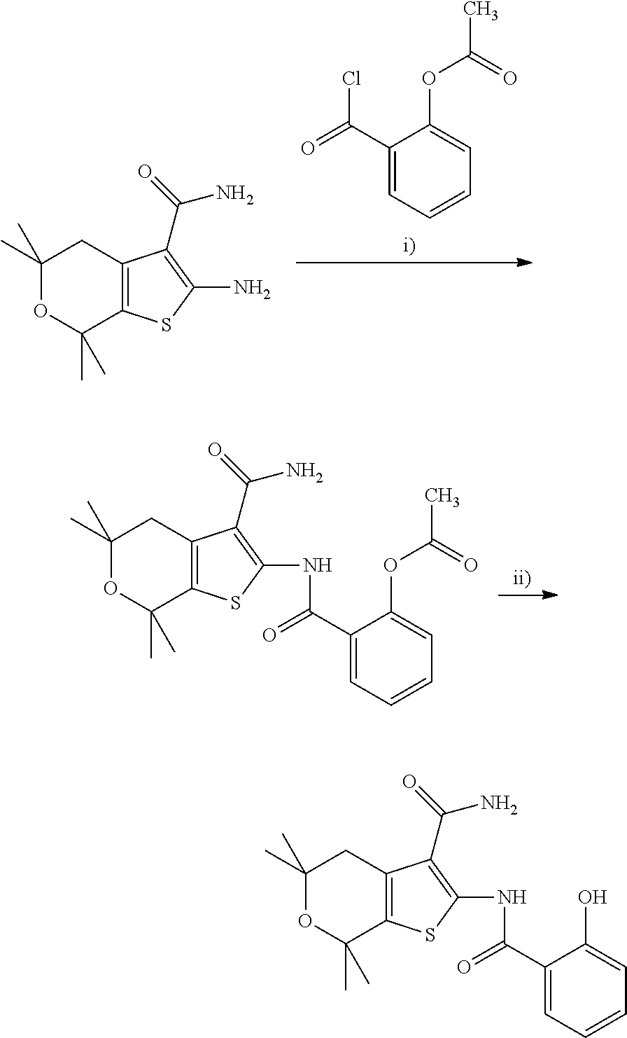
C1(C(=O)Cl)=CC=CC=C1OC(C)=O.C1(C)(C)OC(C)(C)C2=C(C1)C(C(=O)N)=C(N)S2.C1(C)(C)OC(C)(C)C2=C(C1)C(C(=O)N)=C(NC(C1=CC=CC=C1OC(C)=O)=O)S2.C1(C)(C)OC(C)(C)C2=C(C1)C(C(=O)N)=C(NC(C1=CC=CC=C1O)=O)S2
